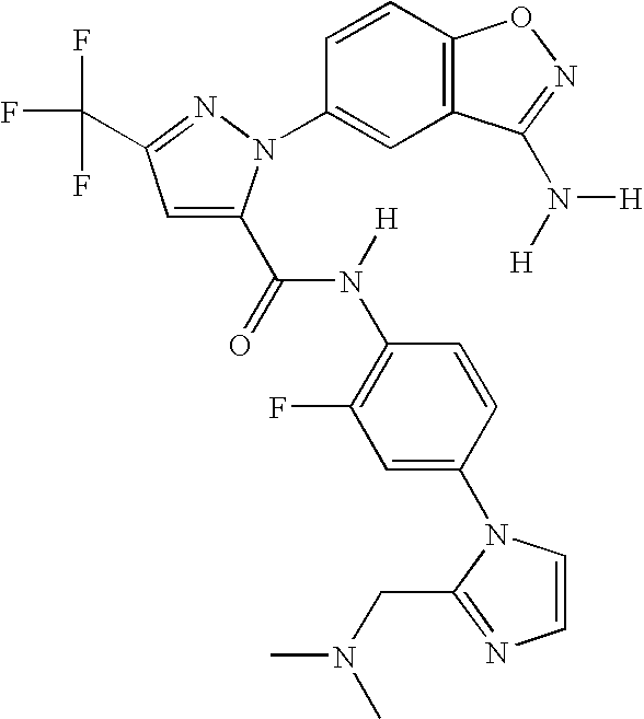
C1=C(C(=O)N(C2=C(F)C=C(N3C=CN=C3CN(C)C)C=C2)[H])N(C2=CC3=C(C=C2)ON=C3N([H])[H])N=C1C(F)(F)F
